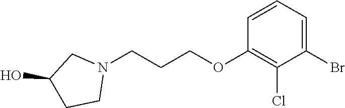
C1=CC=C(Br)C(Cl)=C1OCCCN1CC(O)CC1
